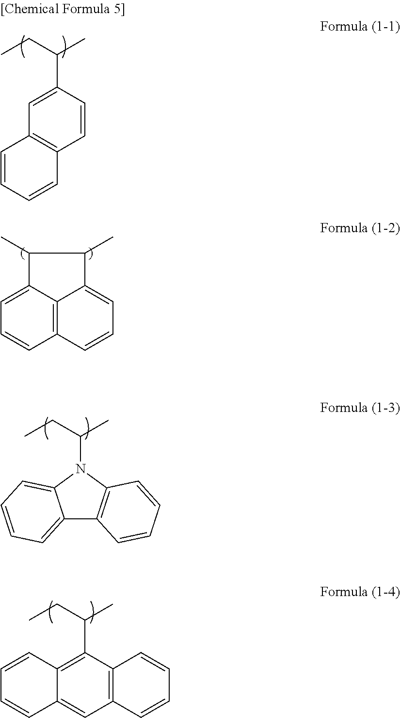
C12=C(C(C(CC)C)=C3C(=C1)C=CC=C3)C=CC=C2.C1=CC(C(CC)C)=CC2=C1C=CC=C2.C1=C2C3=C(C=C1)C=CC=C3C(C)C2C.C12=CC=CC=C1N(C(CC)C)C1=C2C=CC=C1
